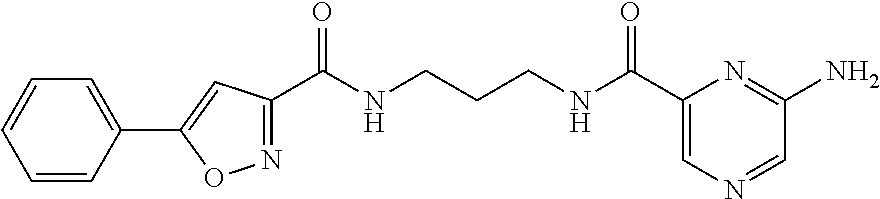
C1(C(NCCCNC(C2=NOC(C3=CC=CC=C3)=C2)=O)=O)=CN=CC(N)=N1
